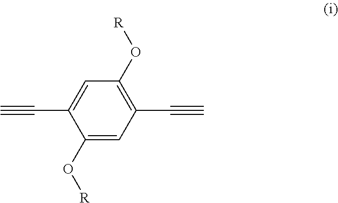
C1(O[R])=CC(C#C)=C(O[R])C=C1C#C
